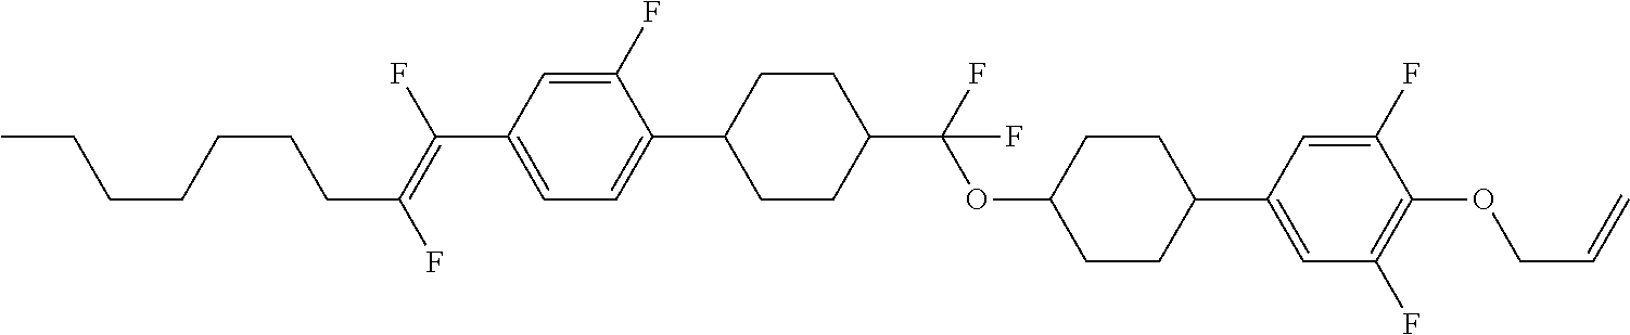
C1(F)=CC(C(=C(F)CCCCCCC)F)=CC=C1C1CCC(C(OC2CCC(C3=CC(F)=C(OCC=C)C(F)=C3)CC2)(F)F)CC1
